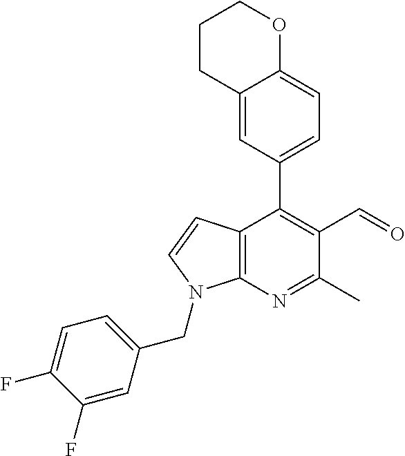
C1CC2=CC(C3=C(C=O)C(C)=NC4=C3C=CN4CC3=CC=C(F)C(F)=C3)=CC=C2OC1
